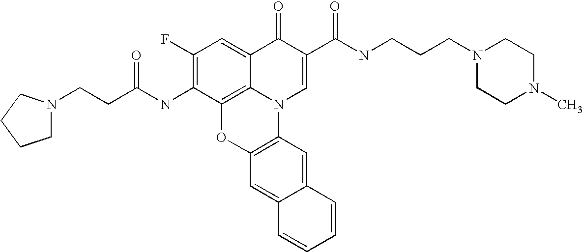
C1(F)=C(NC(CCN2CCCC2)=O)C2=C3C(=C1)C(=O)C(C(NCCCN1CCN(C)CC1)=O)=CN3C1=C(O2)C=C2C(=C1)C=CC=C2
